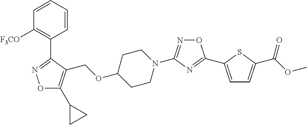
O1C(C2CC2)=C(COC2CCN(C3=NOC(C4=CC=C(C(OC)=O)S4)=N3)CC2)C(C2=C([F3CO])C=CC=C2)=N1
